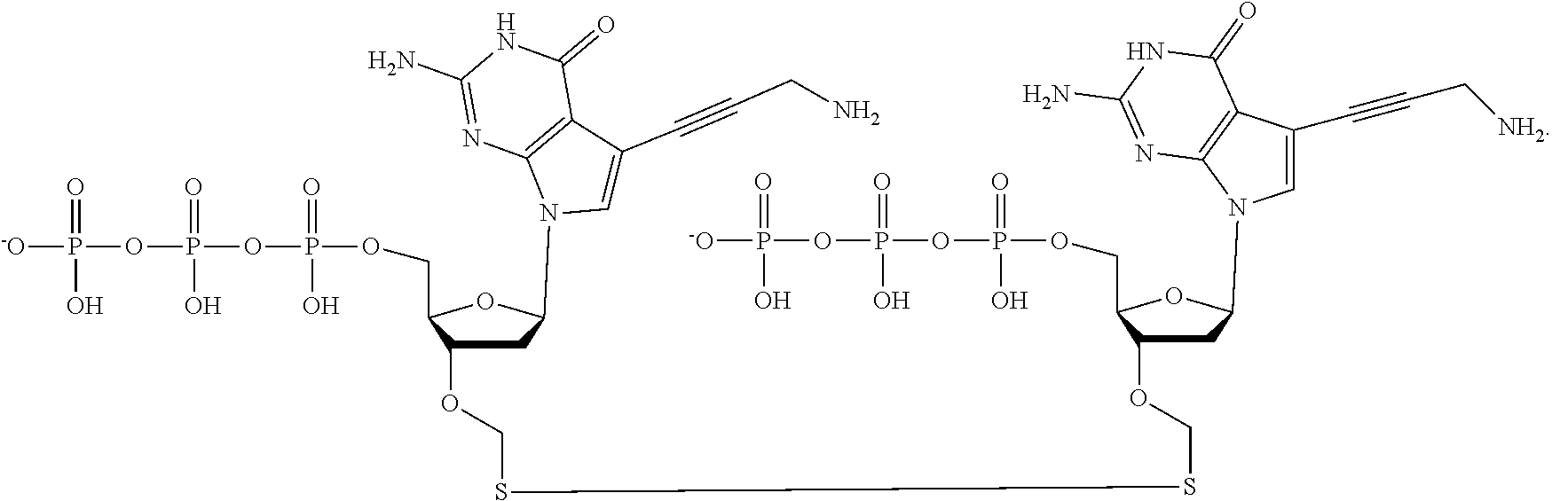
[-O]P(OP(OP(OCC1C(OCSSCOC2CC(N3C=C(C#CC[NH2])C4=C3N=C(N)NC4=O)OC2COP(OP(OP([-O])(=O)O)(=O)O)(=O)O)CC(N2C=C(C#CCN)C3=C2N=C(N)NC3=O)O1)(=O)O)(=O)O)(=O)O
